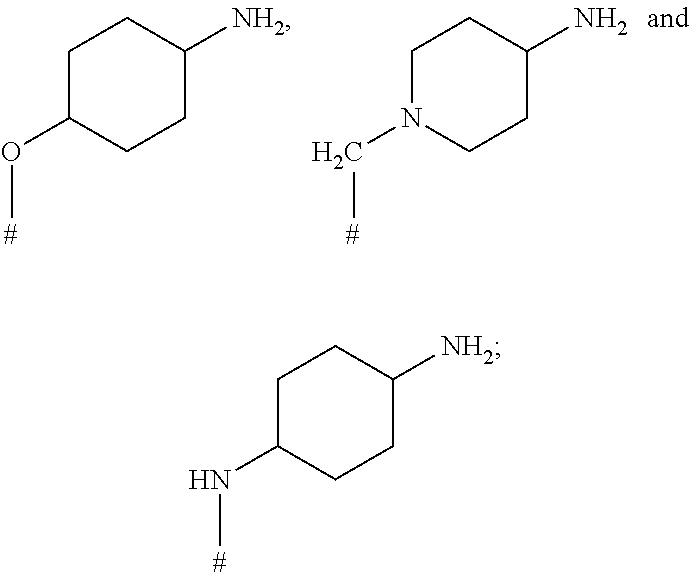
C1C(OC)CCC([NH2])C1.C1N(CC)CCC(N)C1.C1C(NC)CCC([NH2])C1
